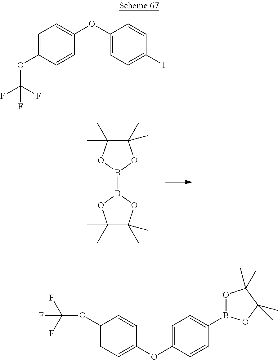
C1=C(OC(F)(F)F)C=CC(OC2=CC=C(I)C=C2)=C1.B1(B2OC(C)(C)C(C)(C)O2)OC(C)(C)C(C)(C)O1.C1=C(OC(F)(F)F)C=CC(OC2=CC=C(B3OC(C)(C)C(C)(C)O3)C=C2)=C1
